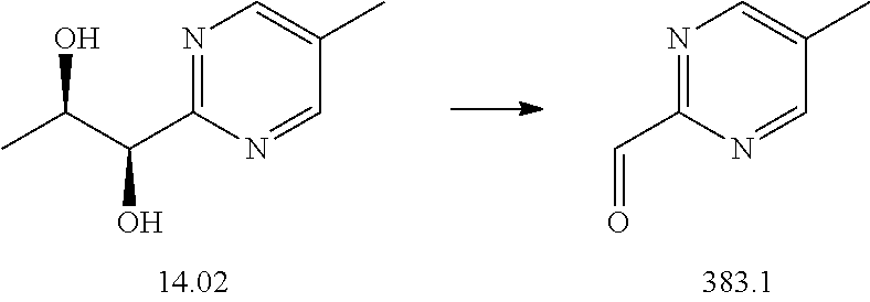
N1=C(C(C(C)O)O)N=CC(C)=C1.N1=C(C=O)N=CC(C)=C1
